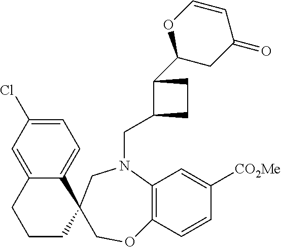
C12=CC(Cl)=CC=C1C1(CCC2)COC2=C(N(CC3C(C4CC(=O)C=CO4)CC3)C1)C=C([CO2Me])C=C2
